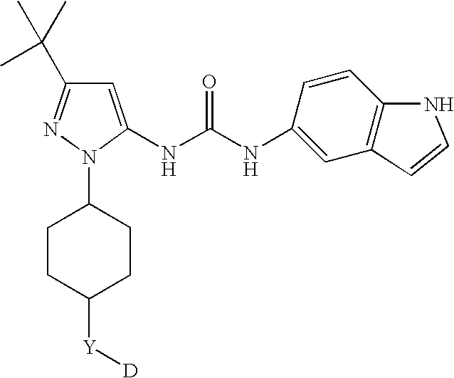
CC(C)(C)C1=NN(C2CCC([Y][D])CC2)C(NC(NC2=CC3=C(C=C2)NC=C3)=O)=C1
